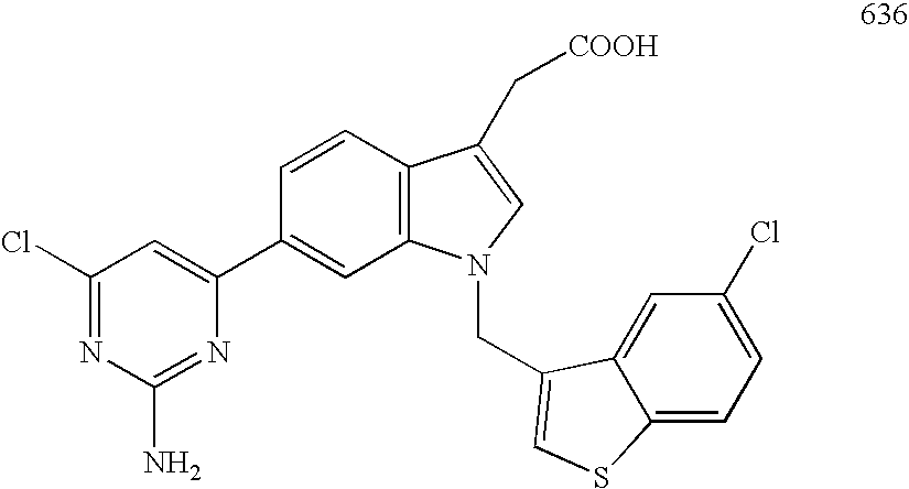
C1(Cl)=NC(N)=NC(C2=CC3=C(C=C2)C(C[COOH])=CN3CC2=CSC3=CC=C(Cl)C=C32)=C1
